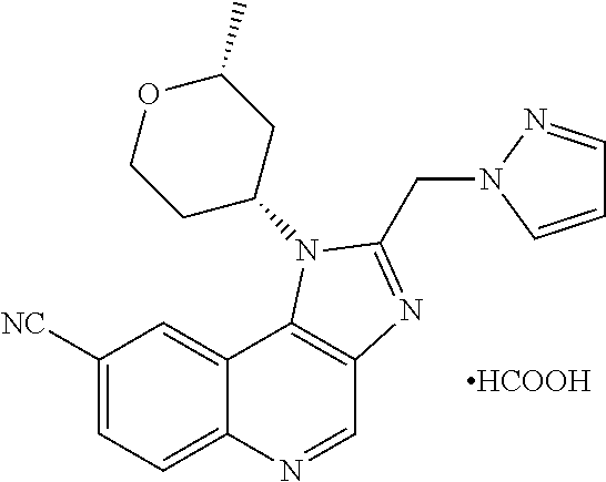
C1([NC])=CC=C2C(=C1)C1=C(C=N2)N=C(CN2C=CC=N2)N1C1CC(C)OCC1.[HCOOH]
